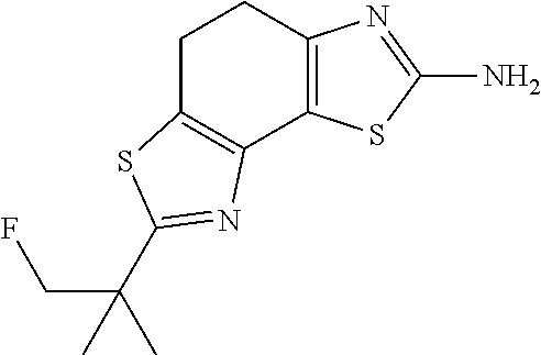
C1C2=C(C3=C(C1)N=C(N)S3)N=C(C(C)(CF)C)S2
